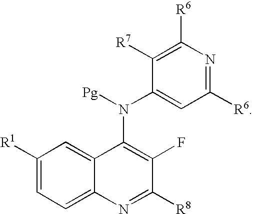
C1=C2C(=CC([R1])=C1)C(N(C1=CC([R6])=NC([R6])=C1[R7])[Pg])=C(F)C([R8])=N2
